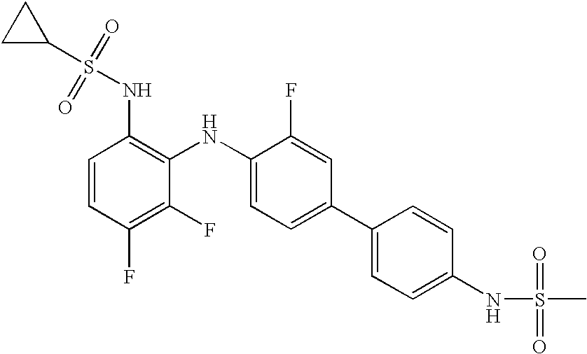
C1=CC(F)=C(F)C(NC2=CC=C(C3=CC=C(NS(C)(=O)=O)C=C3)C=C2F)=C1NS(C1CC1)(=O)=O
